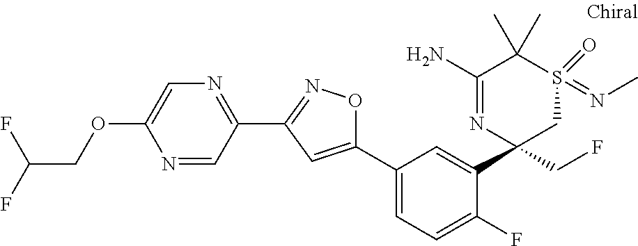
N1=CC(C2=NOC(C3=CC=C(F)C(C4(CF)CS(=NC)(=O)C(C)(C)C(N)=N4)=C3)=C2)=NC=C1OCC(F)F
